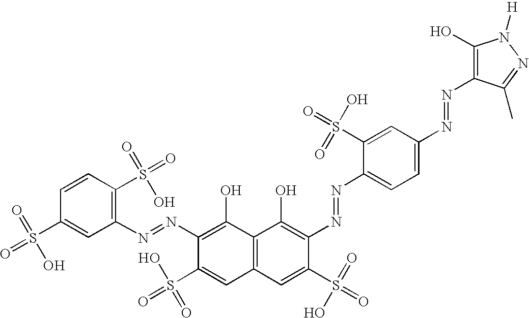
C1=CC(S(=O)(=O)O)=CC(N=NC2=C(O)C3=C(C=C2S(=O)(O)=O)C=C(S(=O)(=O)O)C(N=NC2=CC=C(N=NC4=C(O)N([H])N=C4C)C=C2S(=O)(O)=O)=C3O)=C1S(=O)(=O)O
